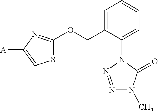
C1=C(COC2=NC([A])=CS2)C(N2C(=O)N(C)N=N2)=CC=C1
